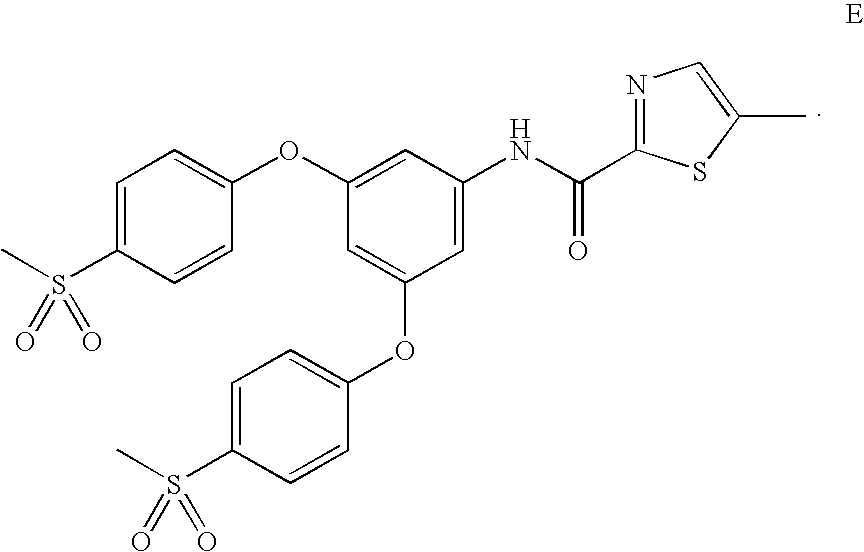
C1=C(S(C)(=O)=O)C=CC(OC2=CC(NC(C3=NC=C(C)S3)=O)=CC(OC3=CC=C(S(C)(=O)=O)C=C3)=C2)=C1
